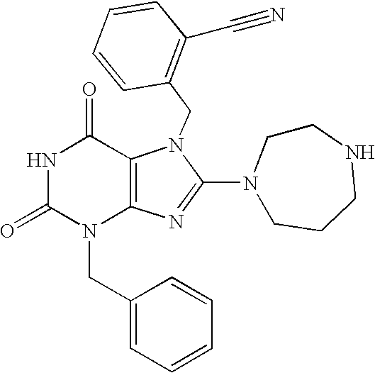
N1C(=O)N(CC2=CC=CC=C2)C2=C(C1=O)N(CC1=C(C#N)C=CC=C1)C(N1CCCNCC1)=N2
